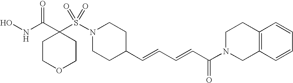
ONC(C1(S(N2CCC(C=CC=CC(N3CC4=C(CC3)C=CC=C4)=O)CC2)(=O)=O)CCOCC1)=O
